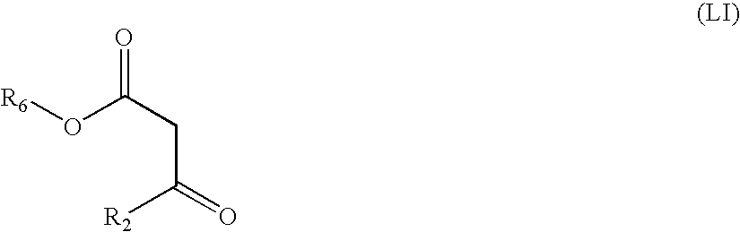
C(C([R2])=O)C(=O)O[R6]
